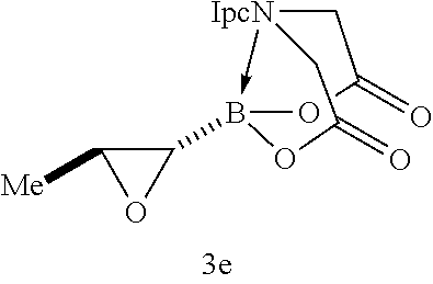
[IpcN]12->B(C3C([Me])O3)(OC(=O)C1)OC(=O)C2
